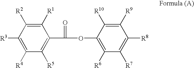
C1([R4])=C([R3])C([R2])=C([R1])C(C(OC2=C([R6])C([R7])=C([R8])C([R9])=C2[R10])=O)=C1[R5]
